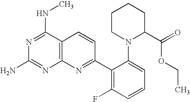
C12=C(C(NC)=NC(N)=N1)C=CC(C1=C(F)C=CC=C1N1C(C(=O)OCC)CCCC1)=N2
